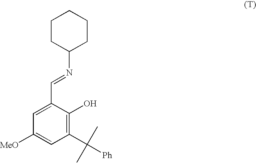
C1CCC(N=CC2=CC([MeO])=CC(C([Ph])(C)C)=C2O)CC1
